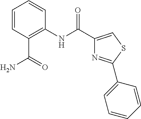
C1=CC(C(N)=O)=C(NC(C2=CSC(C3=CC=CC=C3)=N2)=O)C=C1
